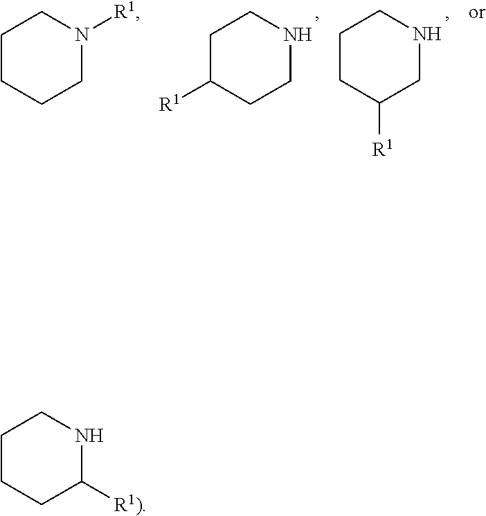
C1C([R1])CCNC1.C1CC([R1])CNC1.C1CCCN([R1])C1.C1CCC([R1)])NC1
